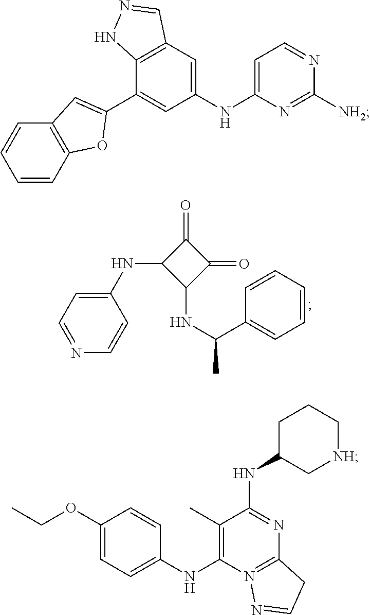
C1(=O)C(NC2=CC=NC=C2)C(NC(C)C2=CC=CC=C2)C1=O.C1(NC2=CC=NC([NH2])=N2)=CC2=C(C(C3=CC4=C(C=CC=C4)O3)=C1)NN=C2.C1(OCC)=CC=C(NC2=C(C)C(NC3CCC[NH]C3)=NC3=N2N=CC3)C=C1
